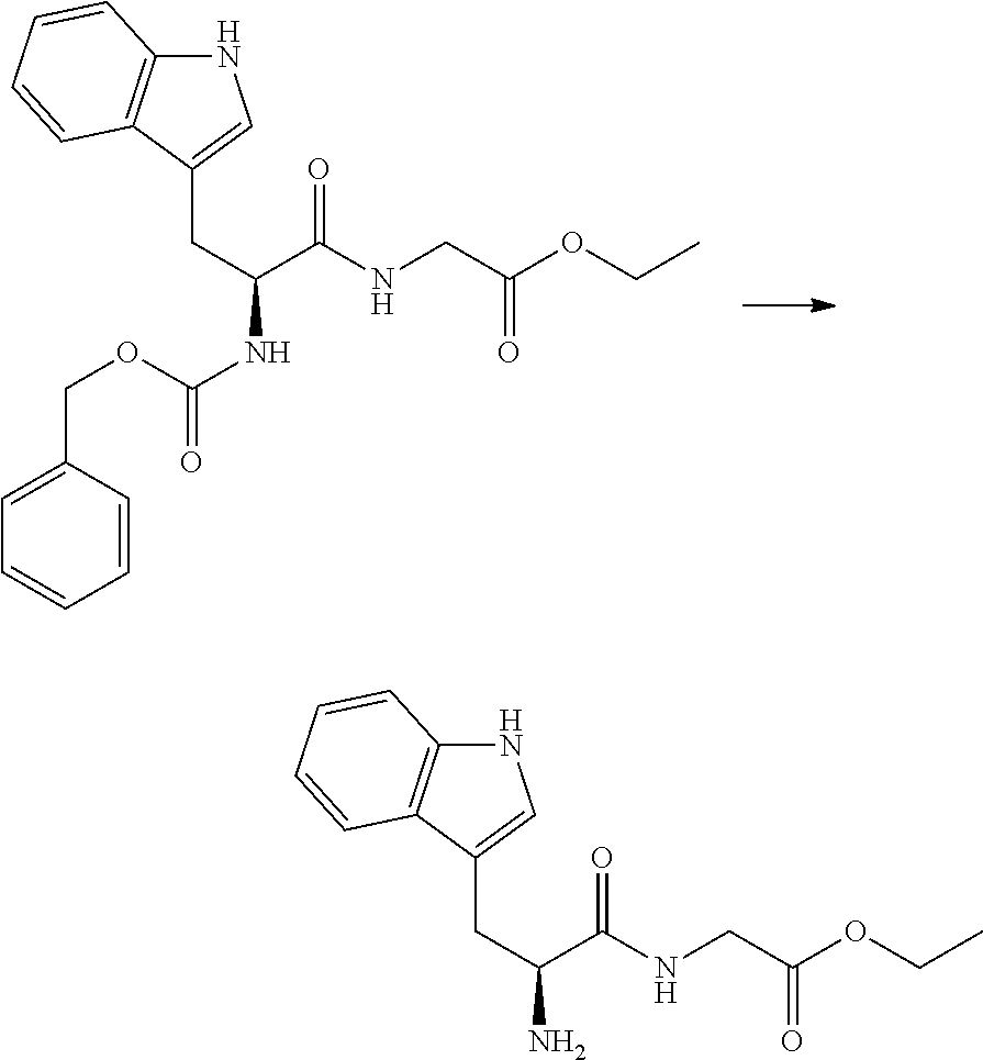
N1C2=C(C(CC(NC(=O)OCC3=CC=CC=C3)C(NCC(OCC)=O)=O)=C1)C=CC=C2.N1C2=C(C(CC(N)C(NCC(OCC)=O)=O)=C1)C=CC=C2
